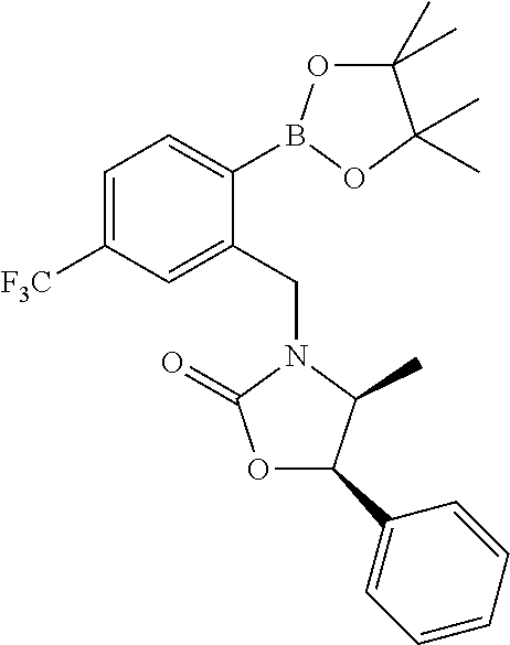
C1=C([F3C])C=C(CN2C(C)C(C3=CC=CC=C3)OC2=O)C(B2OC(C)(C)C(C)(C)O2)=C1
